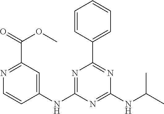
C1=CC(C2=NC(NC(C)C)=NC(NC3=CC(C(=O)OC)=NC=C3)=N2)=CC=C1
